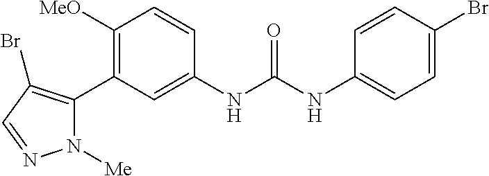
C1([OMe])=C(C2=C(Br)C=NN2[Me])C=C(NC(=O)NC2=CC=C(Br)C=C2)C=C1
